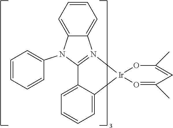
C12=CC=CC=C1[Ir]1(N3=C2N(C2=CC=CC=C2)C2=CC=CC=C32)OC(C)=CC(C)=O1
